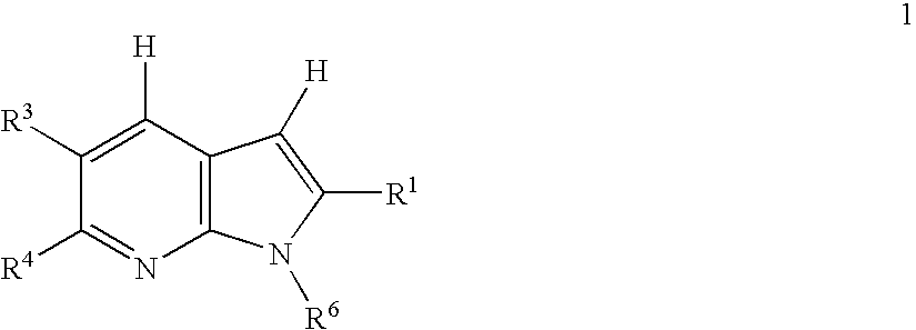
C1([R3])=C([H])C2=C(N=C1[R4])N([R6])C([R1])=C2[H]
